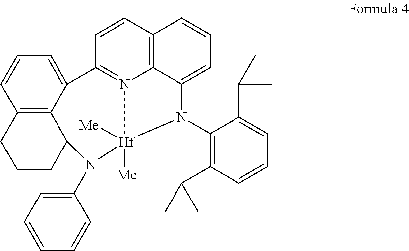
C12=C3CCCC1N(C1=CC=CC=C1)[Hf]1([Me])([Me])N4=C(C2=CC=C3)C=CC2=C4C(=CC=C2)N1C1=C(C(C)C)C=CC=C1C(C)C
